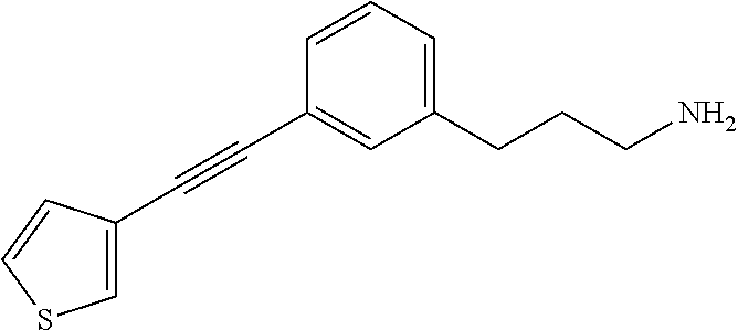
C1(C#CC2=CC(CCCN)=CC=C2)=CSC=C1
